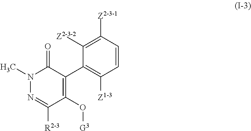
N1(C)N=C([R2-3])C(O[G3])=C(C2=C([Z1-3])C=CC([Z2-3-1])=C2[Z2-3-2])C1=O
